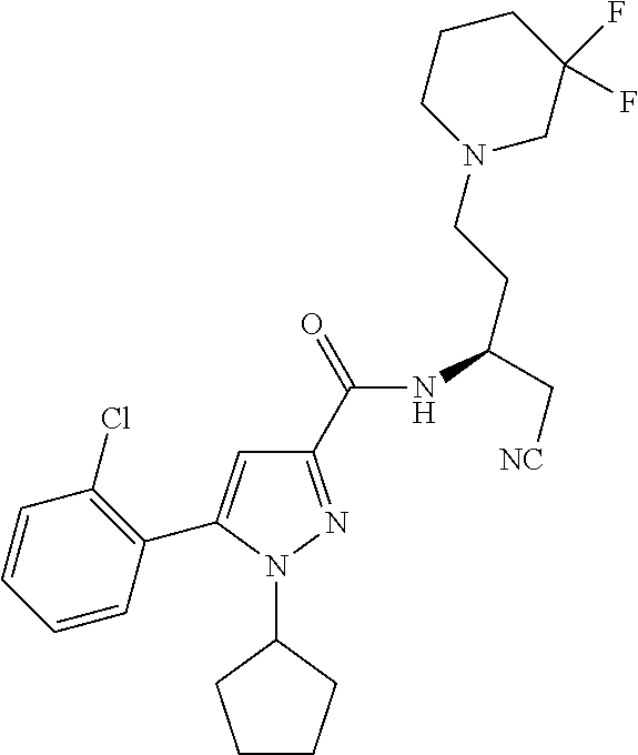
C1(C(=O)NC(C[NC])CCN2CC(F)(F)CCC2)=NN(C2CCCC2)C(C2=C(Cl)C=CC=C2)=C1
